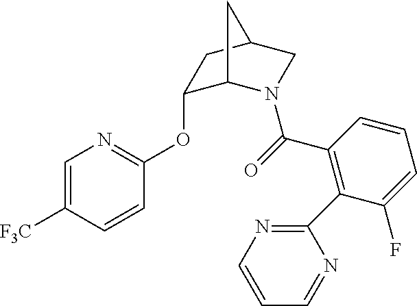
C1(OC2=NC=C([F3C])C=C2)C2N(C(C3=C(C4=NC=CC=N4)C(F)=CC=C3)=O)CC(C1)C2
